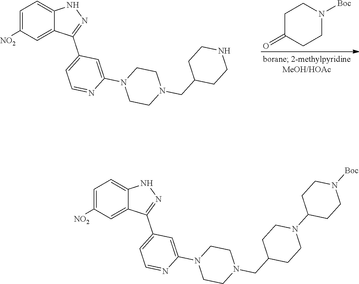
N1=C(C2=CC=NC(N3CCN(CC4CCN(C5CCN([Boc])CC5)CC4)CC3)=C2)C2=CC([NO2])=CC=C2N1.N1=C(C2=CC=NC(N3CCN(CC4CCNCC4)CC3)=C2)C2=CC([NO2])=CC=C2N1.N1([Boc])CCC(=O)CC1
